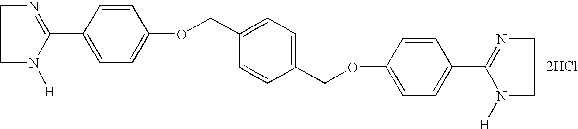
C1(C2=NCCN2[H])=CC=C(OCC2=CC=C(COC3=CC=C(C4=NCCN4[H])C=C3)C=C2)C=C1.[2HCl]
